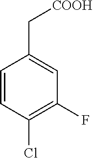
C1=CC(Cl)=C(F)C=C1C[COOH]
